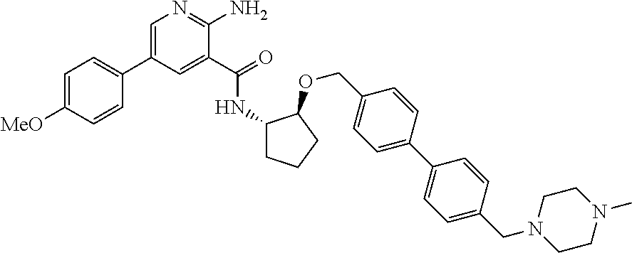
C1(C2=CN=C(N)C(C(=O)NC3CCCC3OCC3=CC=C(C4=CC=C(CN5CCN(C)CC5)C=C4)C=C3)=C2)=CC=C([MeO])C=C1
